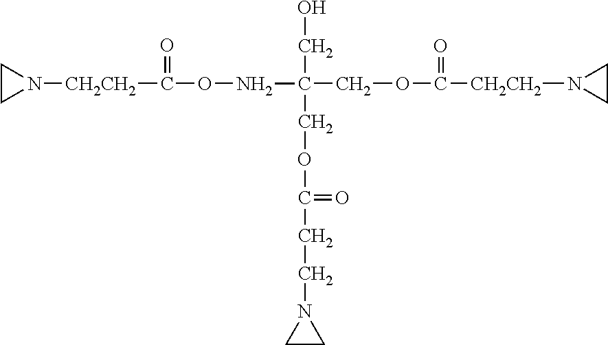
C1CN1[CH2CH2]C(ONC(CO)(COC(=O)CCN1CC1)COC([CH2CH2]N1CC1)=O)=O
